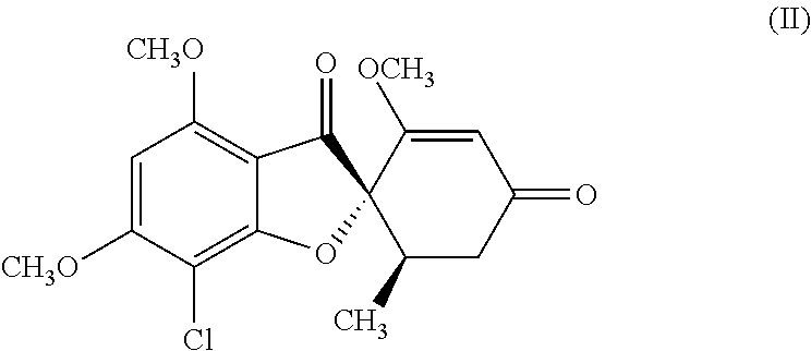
C1=C([CH3O])C(Cl)=C2C(=C1[CH3O])C(=O)C1(O2)C(C)CC(=O)C=C1[OCH3]
